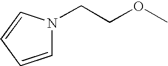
C1=CC=CN1CCOC
